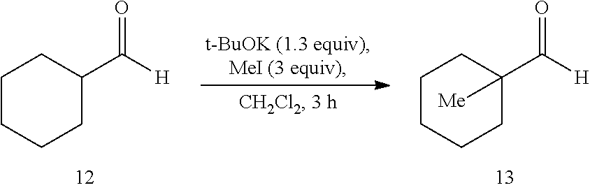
C1CCCC(C(=O)[H])C1.C1CCCC(C(=O)[H])([Me])C1
